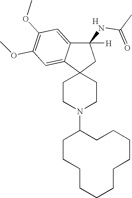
C1CN(C2CCCCCCCCCCC2)CCC12CC(NC(C)=O)([H])C1=CC(OC)=C(OC)C=C21.[H]
